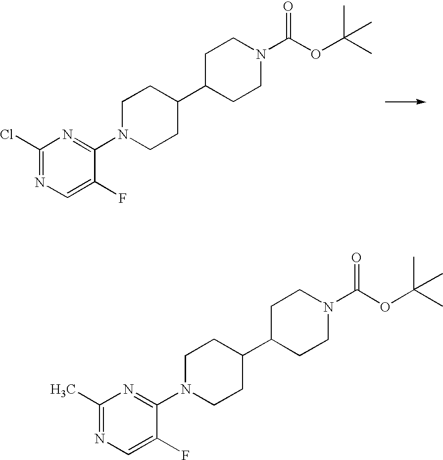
C1(Cl)=NC=C(F)C(N2CCC(C3CCN(C(=O)OC(C)(C)C)CC3)CC2)=N1.C1(C)=NC=C(F)C(N2CCC(C3CCN(C(=O)OC(C)(C)C)CC3)CC2)=N1
